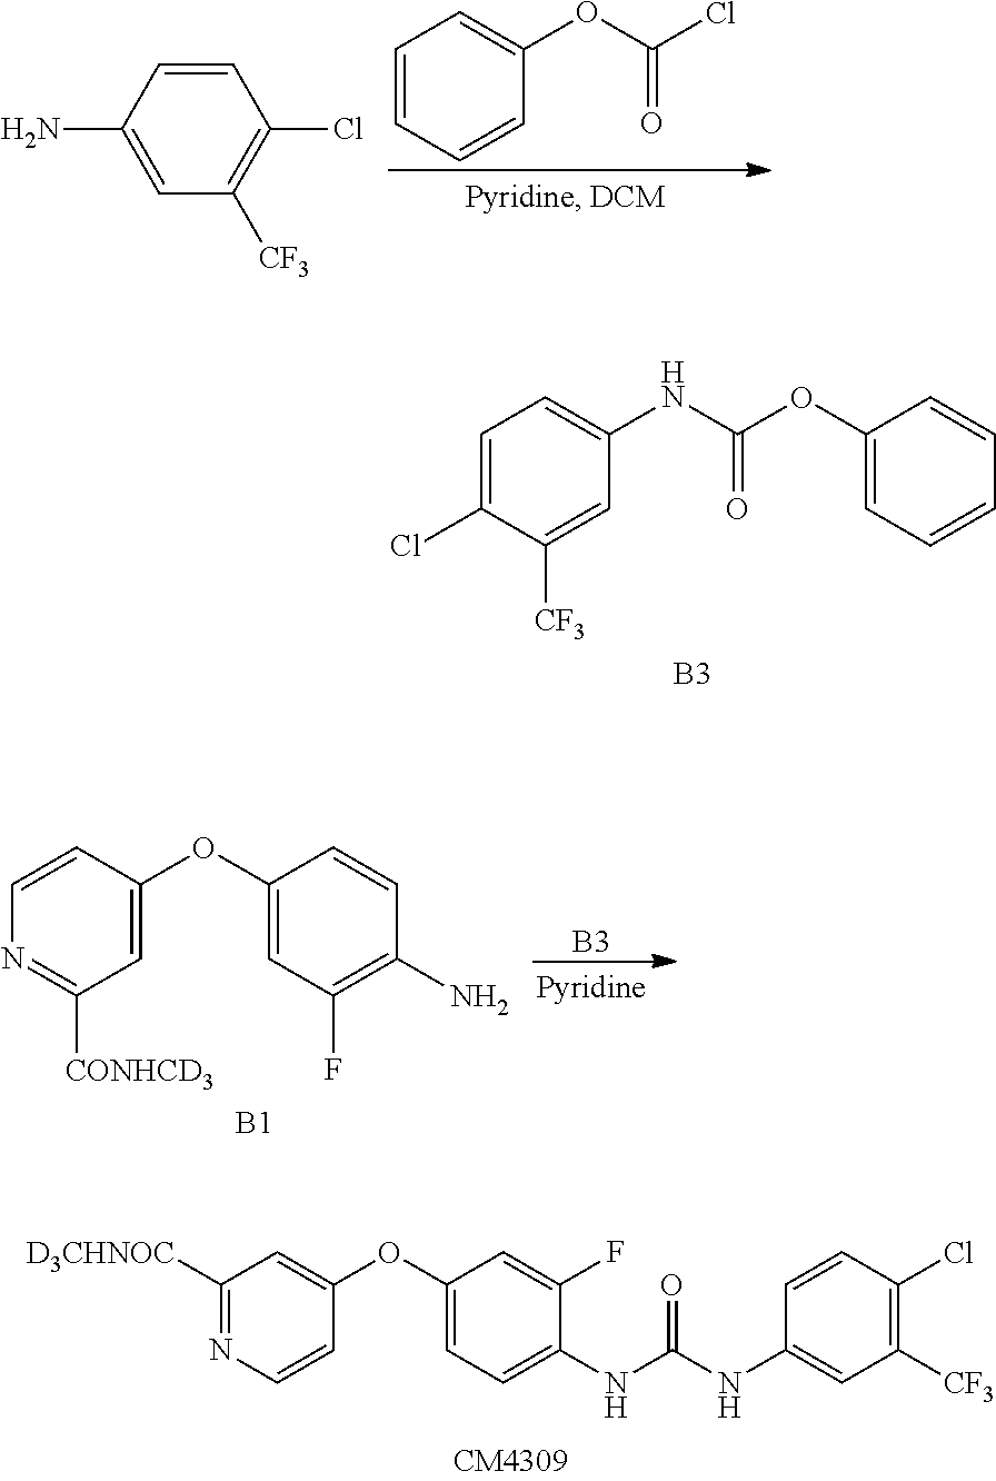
C1(Cl)=C([CF3])C=C(NC(NC2=CC=C(OC3=CC([D3CHNOC])=NC=C3)C=C2F)=O)C=C1.C1=CC(N)=CC([CF3])=C1Cl.C1=CC(OC(Cl)=O)=CC=C1.C1=C(Cl)C([CF3])=CC(NC(OC2=CC=CC=C2)=O)=C1.[B3].C1(OC2=CC([CONHCD3])=NC=C2)=CC(F)=C(N)C=C1.[B1].[B3]
